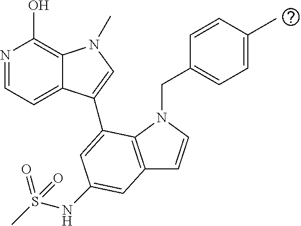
N1=CC=C2C(=C1O)N(C)C=C2C1=CC(NS(C)(=O)=O)=CC2=C1N(CC1=CC=C(C)C=C1)C=C2
